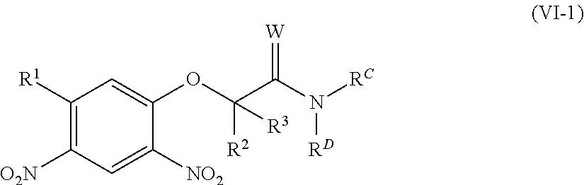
C1([R1])=C([O2N])C=C([NO2])C(OC([R2])([R3])C(N([RC])[RD])=[W])=C1
